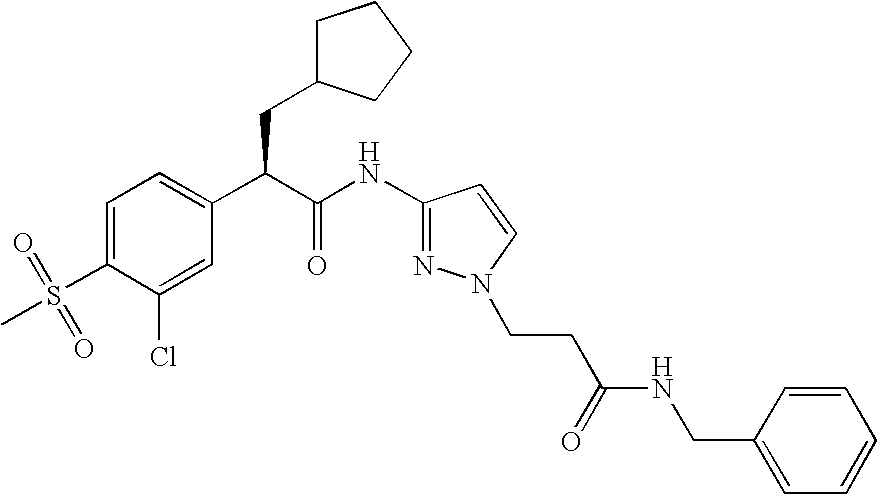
C1=C(S(=O)(C)=O)C(Cl)=CC(C(C(NC2=NN(CCC(NCC3=CC=CC=C3)=O)C=C2)=O)CC2CCCC2)=C1
